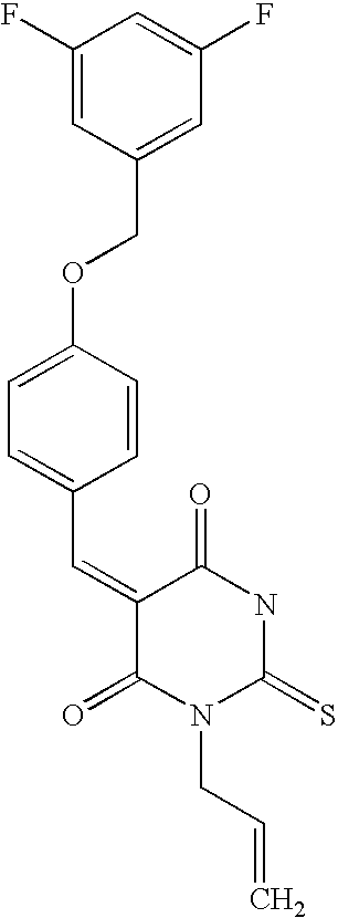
C1(F)=CC(COC2=CC=C(C=C3C(=O)N(CC=C)C(=S)NC3=O)C=C2)=CC(F)=C1
